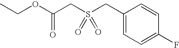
C(OC(=O)CS(CC1=CC=C(F)C=C1)(=O)=O)C
